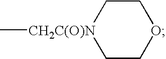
C1COCC[CH2C(O)N]1C
